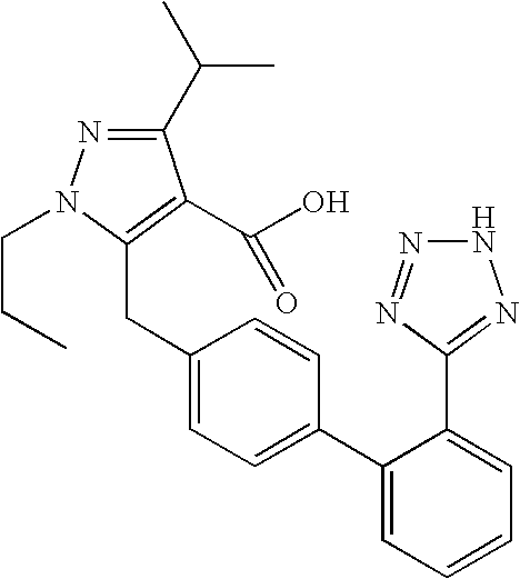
C(C1=CC=C(C2=CC=CC=C2C2=NNN=N2)C=C1)C1=C(C(O)=O)C(C(C)C)=NN1CCC
